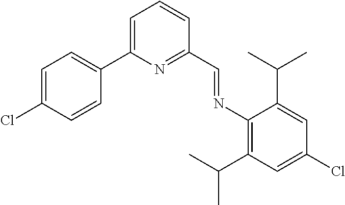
C1=C(Cl)C=CC(C2=CC=CC(C=NC3=C(C(C)C)C=C(Cl)C=C3C(C)C)=N2)=C1
